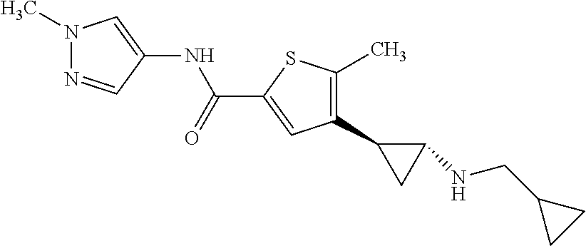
N(C(C1=CC(C2CC2NCC2CC2)=C(C)S1)=O)C1=CN(C)N=C1
